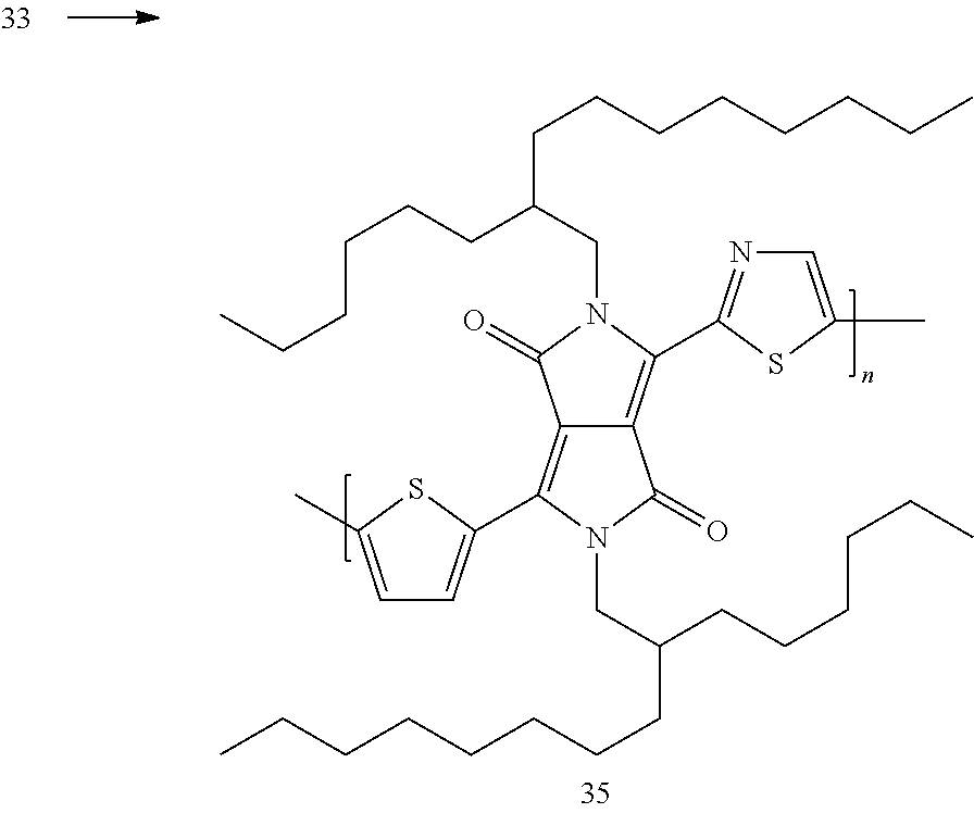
C12=C(C3=CC=C(C)S3)N(CC(CCCCCC)CCCCCCCC)C(=O)C1=C(C1=NC=C(C)S1)N(CC(CCCCCC)CCCCCCCC)C2=O
